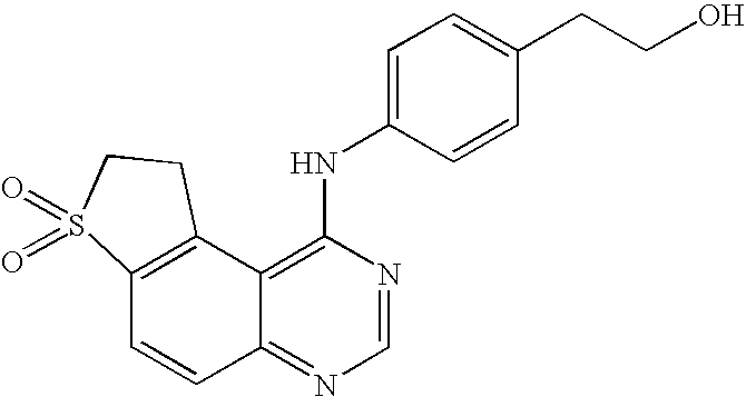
C12=C(C3=C(NC4=CC=C(CCO)C=C4)N=CN=C3C=C1)CCS2(=O)=O
